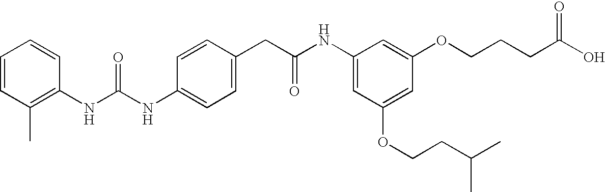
C1=CC(CC(NC2=CC(OCCC(C)C)=CC(OCCCC(O)=O)=C2)=O)=CC=C1NC(NC1=C(C)C=CC=C1)=O
